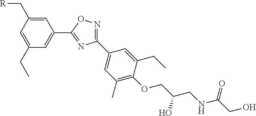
C1=C(C[R])C=C(CC)C=C1C1=NC(C2=CC(C)=C(OCC(CNC(CO)=O)O)C(CC)=C2)=NO1
